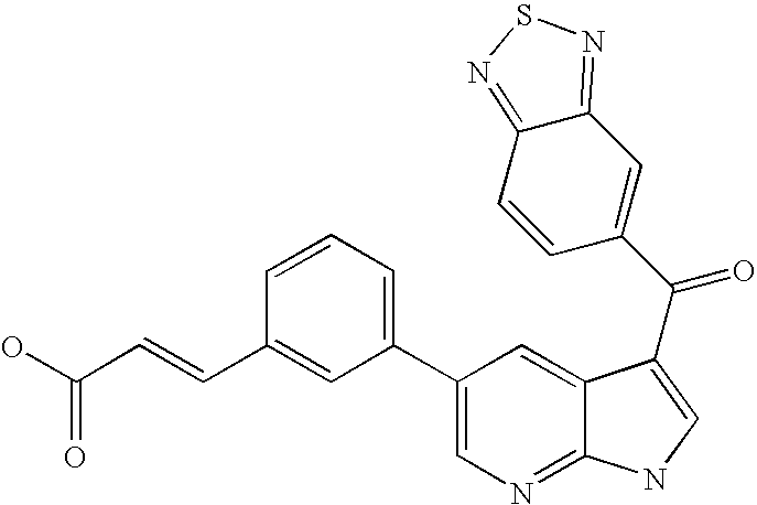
C1(C2=CC=CC(C=CC(O)=O)=C2)=CN=C2C(=C1)C(C(=O)C1=CC3=NSN=C3C=C1)=CN2
